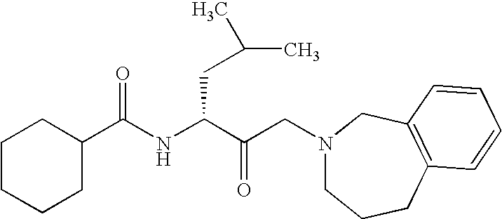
C1(C(NC(C(CN2CCCC3=C(C2)C=CC=C3)=O)CC(C)C)=O)CCCCC1
